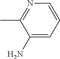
C1(N)=CC=CN=C1C
